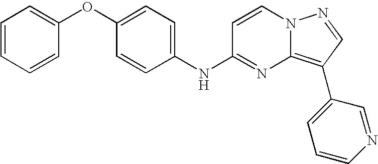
C1(OC2=CC=CC=C2)=CC=C(NC2=NC3=C(C4=CC=CN=C4)C=NN3C=C2)C=C1
